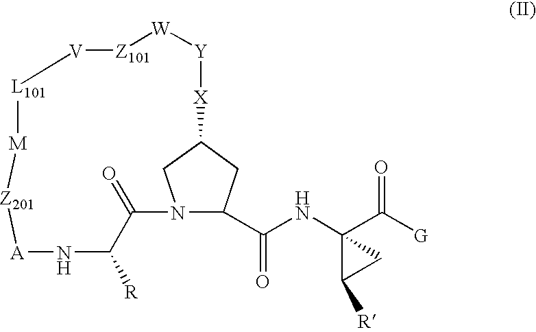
N12C(C(NC3(C([G])=O)C([R])C3)=O)CC(C1)[X][Y][W][Z101][V][L101][M][Z201][A]NC([R])C2=O
